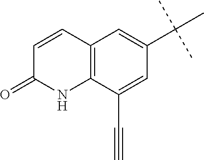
C1=CC2=C(NC1=O)C(C#C)=CC(C(C)(C)C)=C2
